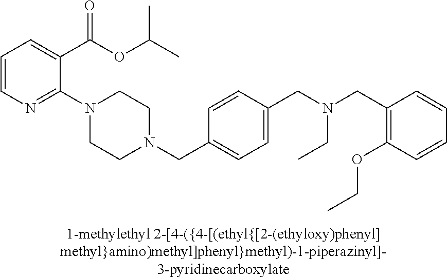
C1=CN=C(N2CCN(CC3=CC=C(CN(CC4=C(OCC)C=CC=C4)CC)C=C3)CC2)C(C(OC(C)C)=O)=C1
